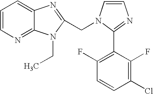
C1=CN=C2C(=C1)N=C(CN1C=CN=C1C1=C(F)C=CC(Cl)=C1F)N2CC
